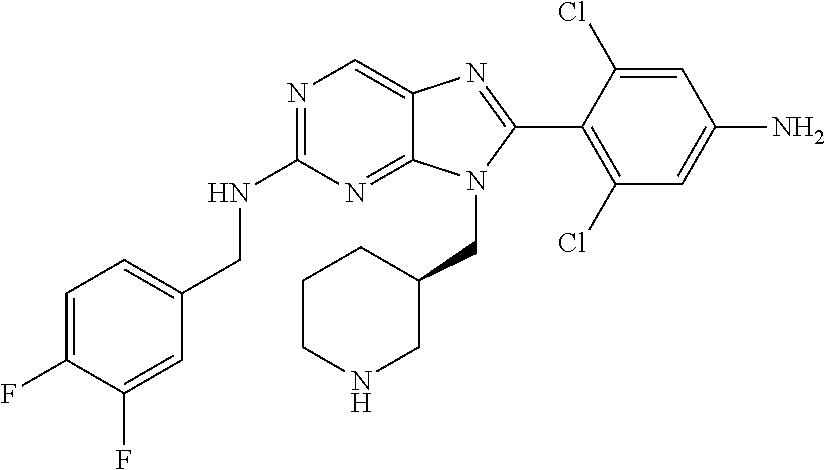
C1=C(F)C(F)=CC(CNC2=NC=C3C(=N2)N(CC2CCCNC2)C(C2=C(Cl)C=C(N)C=C2Cl)=N3)=C1
